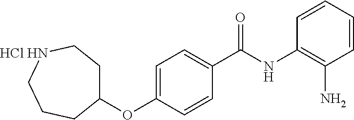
C1=CC=CC(N)=C1NC(C1=CC=C(OC2CC[HCl HN]CCC2)C=C1)=O
